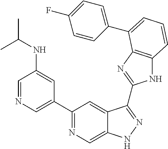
C1=NC=C(C2=NC=C3C(=C2)C(C2=NC4=C(N2)C=CC=C4C2=CC=C(F)C=C2)=NN3)C=C1NC(C)C
